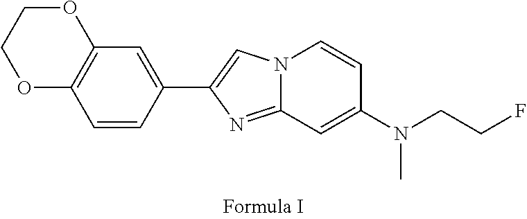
N12C(=NC(C3=CC4=C(C=C3)OCCO4)=C1)C=C(N(CCF)C)C=C2
